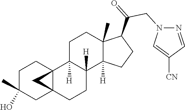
C1C23C(CCC1(C)O)(C2)C1([H])CCC2(C)C(C(=O)CN4N=CC([CN])=C4)CCC2([H])C1([H])CC3
